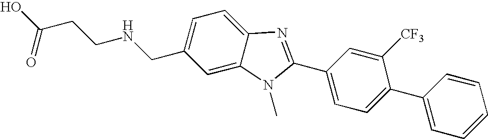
OC(CCNCC1=CC=C2C(=C1)N(C)C(C1=CC=C(C3=CC=CC=C3)C([CF3])=C1)=N2)=O
